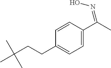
CC(CCC1=CC=C(C(C)=NO)C=C1)(C)C
